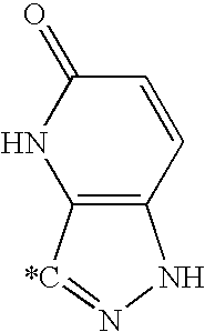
C12=C(NN=[*C]1)C=CC(=O)N2
